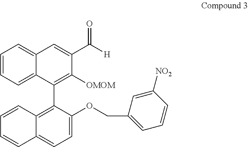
C1=CC=C2C(=C1)C=C(C([H])=O)C([OMOM])=C2C1=C2C(=CC=C1OCC1=CC=CC([NO2])=C1)C=CC=C2
